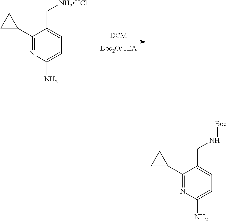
[Boc2O/TEA].[DCM].C1(C2CC2)=NC(N)=CC=C1C[NH2HCl].C1(C2CC2)=NC(N)=CC=C1CN[Boc]
